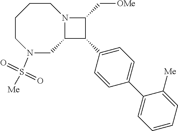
C1CCCN(S([Me])(=O)=O)CC2N1C(C[OMe])C2C1=CC=C(C2=CC=CC=C2[Me])C=C1
